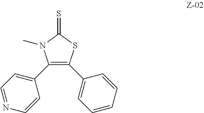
C1(C2=CC=NC=C2)=C(C2=CC=CC=C2)SC(=S)N1C
